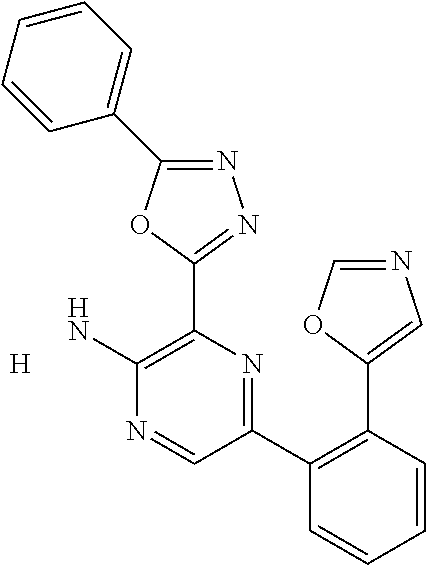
[H].N1=C(C2=CC=CC=C2)OC(C2=C(N)N=CC(C3=C(C4=CN=CO4)C=CC=C3)=N2)=N1
